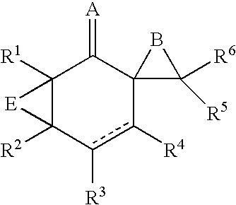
c1([R3])c([R4])C2(C(=[A])C3([R1])C1([R2])[E]3)C([R5])([R6])B2
